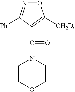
O1N=C([Ph])C(C(=O)N2CCOCC2)=C1[CH2D]
